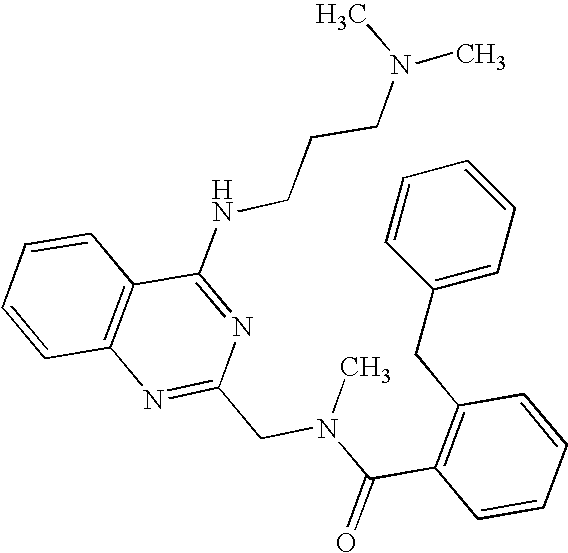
C1=CC2=C(C=C1)C(NCCCN(C)C)=NC(CN(C(C1=C(CC3=CC=CC=C3)C=CC=C1)=O)C)=N2
